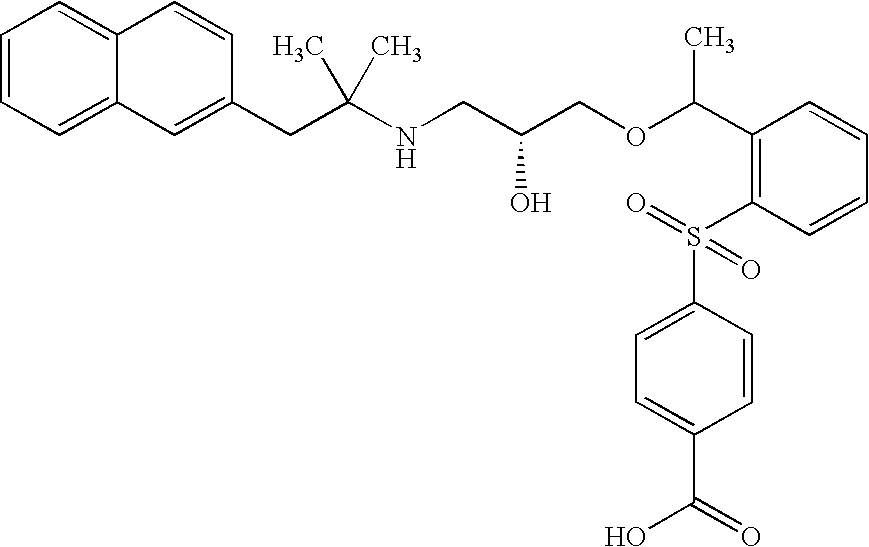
C12=CC=CC=C1C=C(CC(NCC(COC(C1=C(S(C3=CC=C(C(=O)O)C=C3)(=O)=O)C=CC=C1)C)O)(C)C)C=C2
